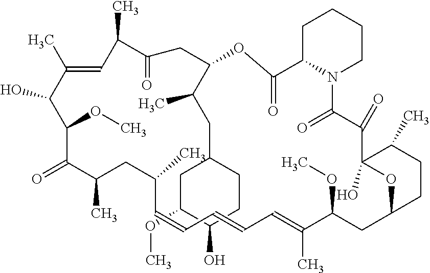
C1C2N(CCC1)C(=O)C(=O)C1(O)OC(CCC1C)CC(OC)C(C)=CC=CC=CC(C)CC(C)C(=O)C(OC)C(O)C(C)=CC(C)C(=O)CC(C(C)CC1CC(OC)C(O)CC1)OC2=O
